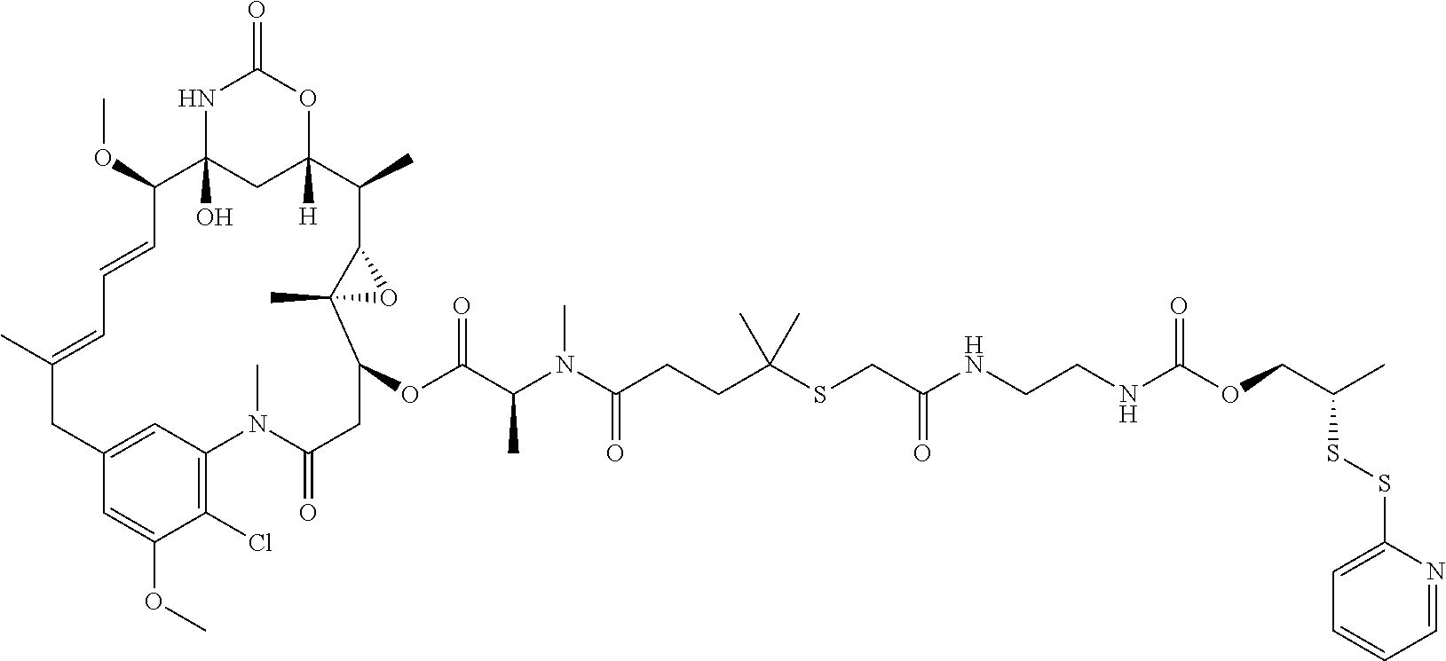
N1C2(O)CC([H])(OC1=O)C(C)C1C(C)(C(OC(C(N(C(CCC(SCC(NCCNC(OCC(C)SSC3=CC=CC=N3)=O)=O)(C)C)=O)C)C)=O)CC(=O)N(C)C3=C(Cl)C(OC)=CC(=C3)CC(C)=CC=CC2OC)O1
